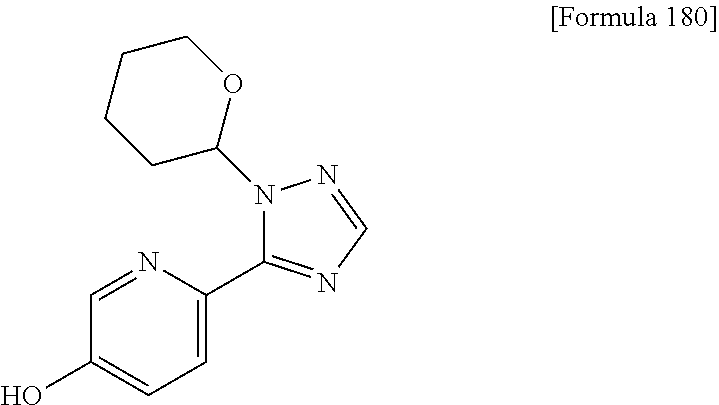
OC1=CC=C(C2=NC=NN2C2OCCCC2)N=C1
